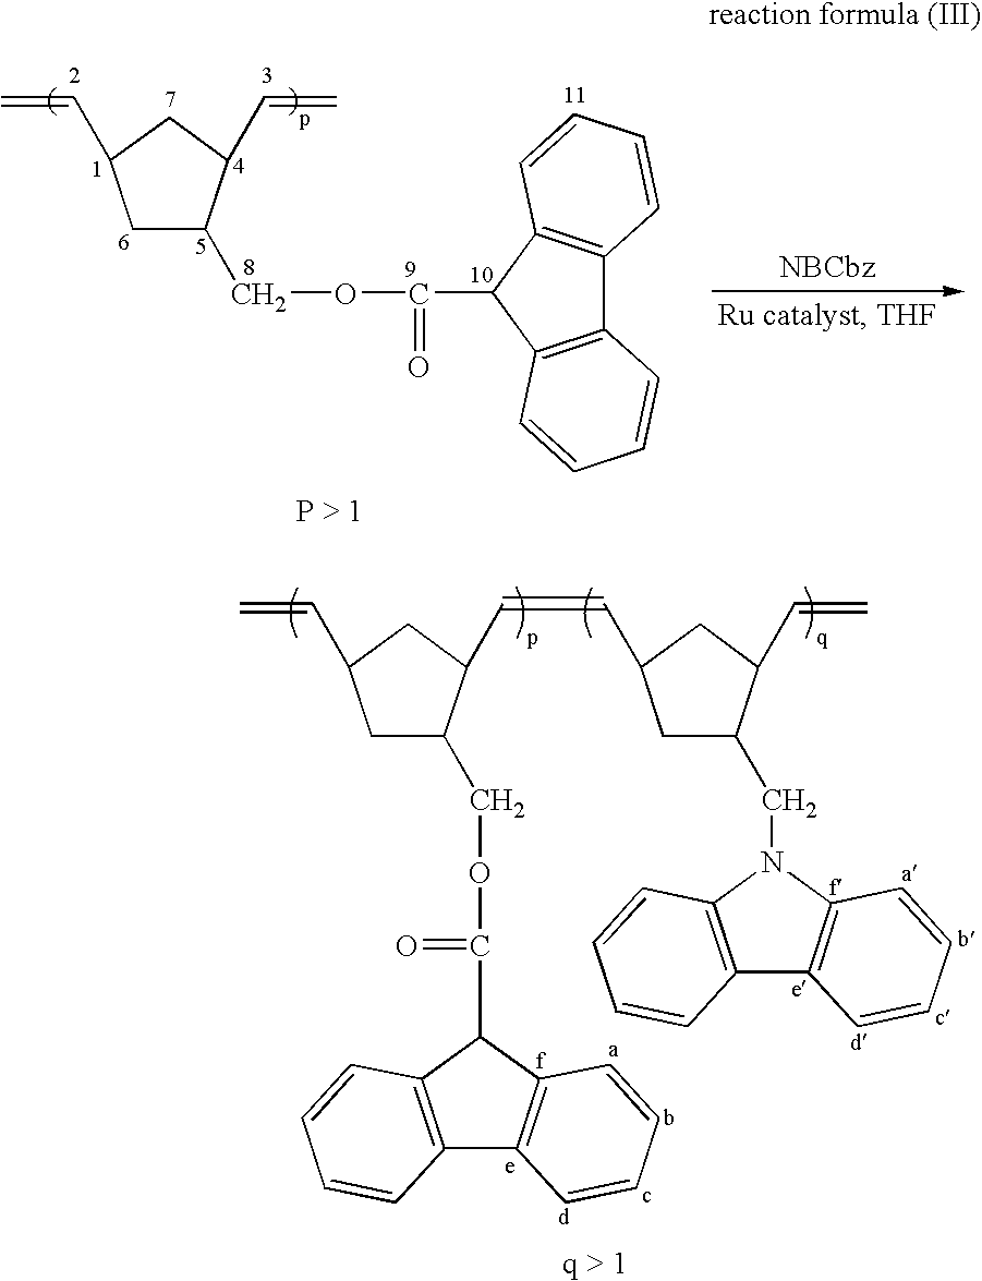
C1C(COC(=O)C2C3=C(C4=C2C=CC=C4)C=CC=C3)C(C=C)CC1C=C.C1C(COC(=O)C2C3=C(C4=C2C=CC=C4)C=CC=C3)C(C=CC2CC(CN3C4=C(C5=C3C=CC=C5)C=CC=C4)C(C=C)C2)CC1C=C
